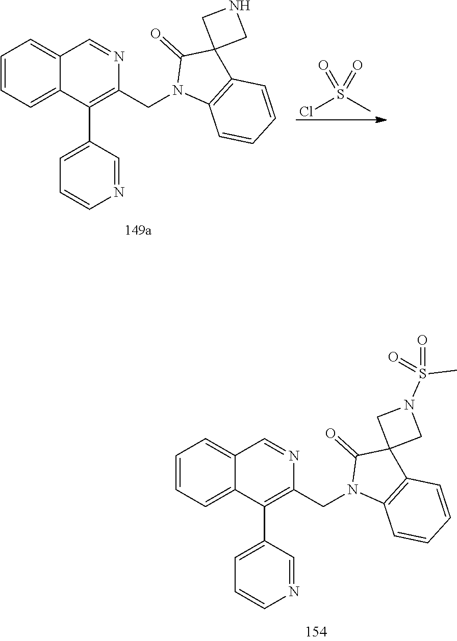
ClS(C)(=O)=O.C1=CC=C2C(=C1)C=NC(CN1C3=C(C=CC=C3)C3(C1=O)CNC3)=C2C1=CC=CN=C1.C1=CC=C2C(=C1)C=NC(CN1C3=C(C4(C1=O)CN(S(C)(=O)=O)C4)C=CC=C3)=C2C1=CC=CN=C1
